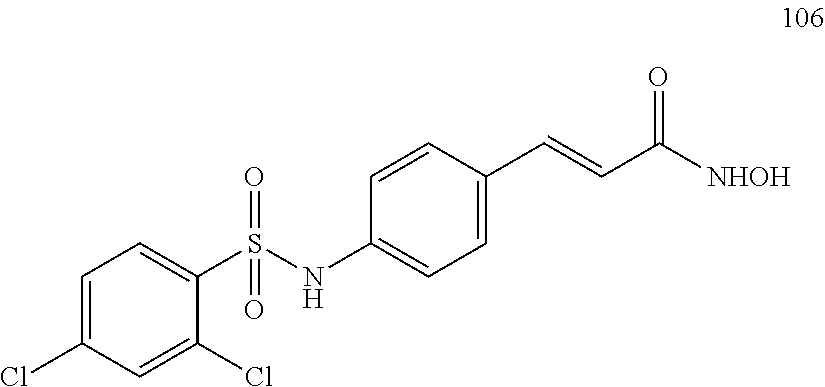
S(=O)(NC1=CC=C(C=CC([NHOH])=O)C=C1)(=O)C1=CC=C(Cl)C=C1Cl
